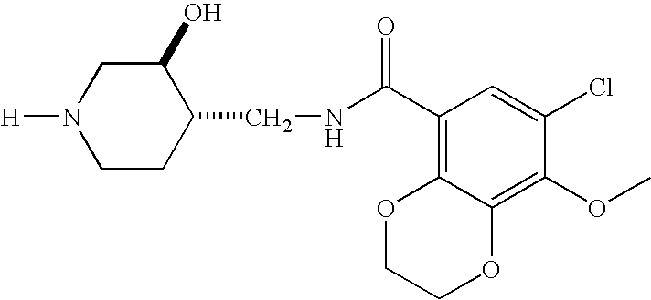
N1([H])CCC(CNC(C2=C3C(=C(OC)C(Cl)=C2)OCCO3)=O)C(O)C1
